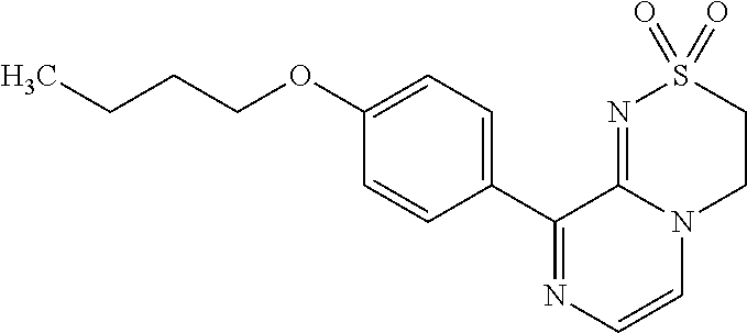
C1(C2=CC=C(OCCCC)C=C2)=NC=CN2C1=NS(=O)(=O)CC2
